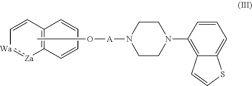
C1=CC2=C([Za]:[Wa]1)C=CC=C2.O(C)[A]N1CCN(C2=C3C(=CC=C2)SC=C3)CC1
